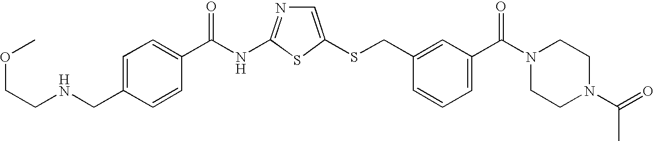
C1=C(SCC2=CC(C(N3CCN(C(=O)C)CC3)=O)=CC=C2)SC(NC(=O)C2=CC=C(CNCCOC)C=C2)=N1
